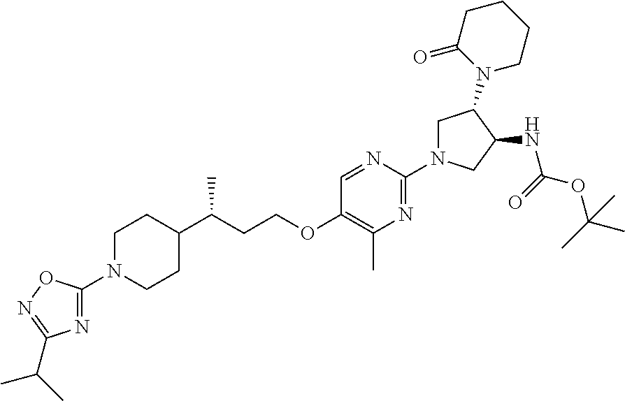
C1C(N2CCCCC2=O)C(NC(OC(C)(C)C)=O)CN1C1=NC(C)=C(OCCC(C2CCN(C3=NC(C(C)C)=NO3)CC2)C)C=N1
